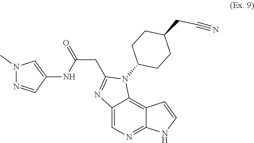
C12=CN=C3C(=C1N(C1CCC(CC#N)CC1)C(CC(=O)NC1=CN(C)N=C1)=N2)C=CN3
